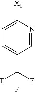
C1=NC([X1])=CC=C1C(F)(F)F
